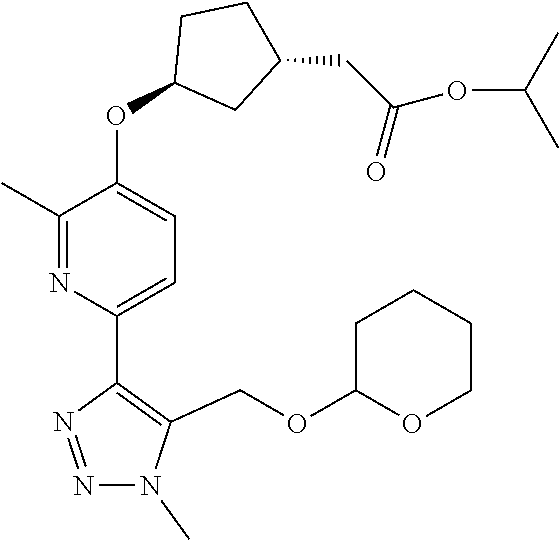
C1(C)=NC(C2=C(COC3OCCCC3)N(C)N=N2)=CC=C1OC1CC(CC(OC(C)C)=O)CC1
